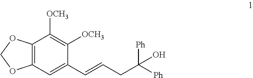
C1(C=CCC([Ph])([Ph])O)=CC2=C(C([OCH3])=C1[OCH3])OCO2
